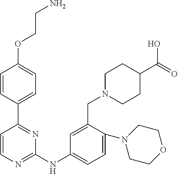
C1=CN=C(NC2=CC=C(N3CCOCC3)C(CN3CCC(C(=O)O)CC3)=C2)N=C1C1=CC=C(OCCN)C=C1
